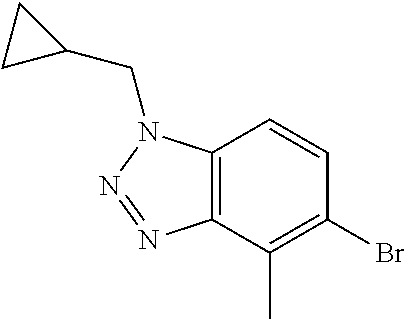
C12=C(C(C)=C(Br)C=C1)N=NN2CC1CC1
